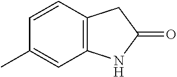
C12=C(C=C(C)C=C1)NC(=O)C2
